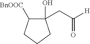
C1(CC([H])=O)(O)C([BnOOC])CCC1
